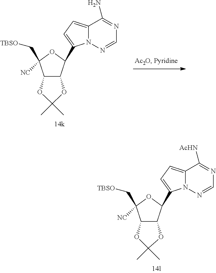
C12C(C(C3=CC=C4N3N=CN=C4N)OC1(C[TBSO])[NC])OC(C)(C)O2.C12C(C(C3=CC=C4N3N=CN=C4[AcHN])OC1(C[TBSO])[NC])OC(C)(C)O2
